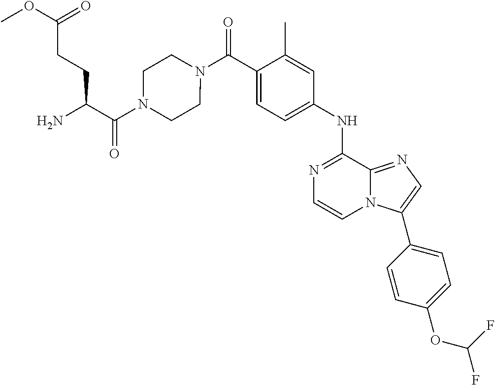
C1(C)=CC(NC2=NC=CN3C2=NC=C3C2=CC=C(OC(F)F)C=C2)=CC=C1C(N1CCN(C(C(N)CCC(OC)=O)=O)CC1)=O
